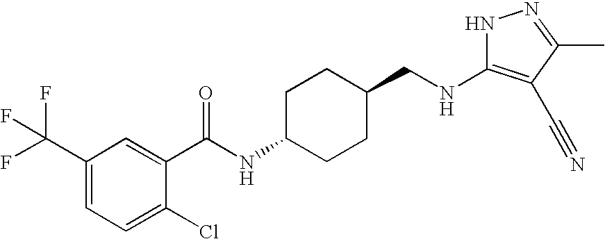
N1C(NCC2CCC(NC(=O)C3=CC(C(F)(F)F)=CC=C3Cl)CC2)=C(C#N)C(C)=N1
